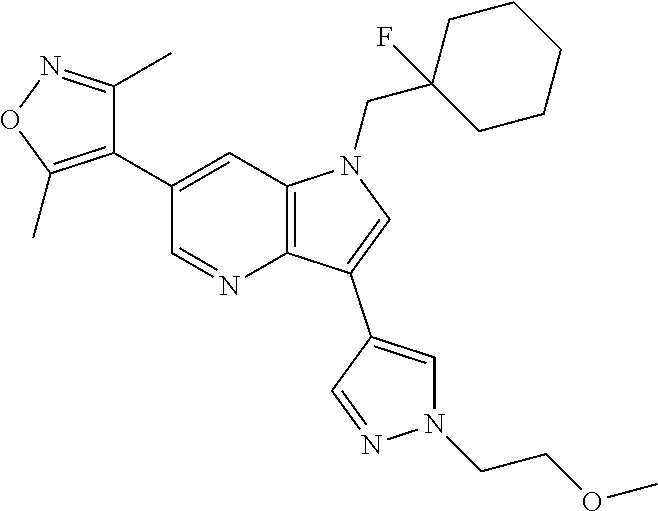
C12=C(C=C(C3=C(C)ON=C3C)C=N1)N(CC1(F)CCCCC1)C=C2C1=CN(CCOC)N=C1
